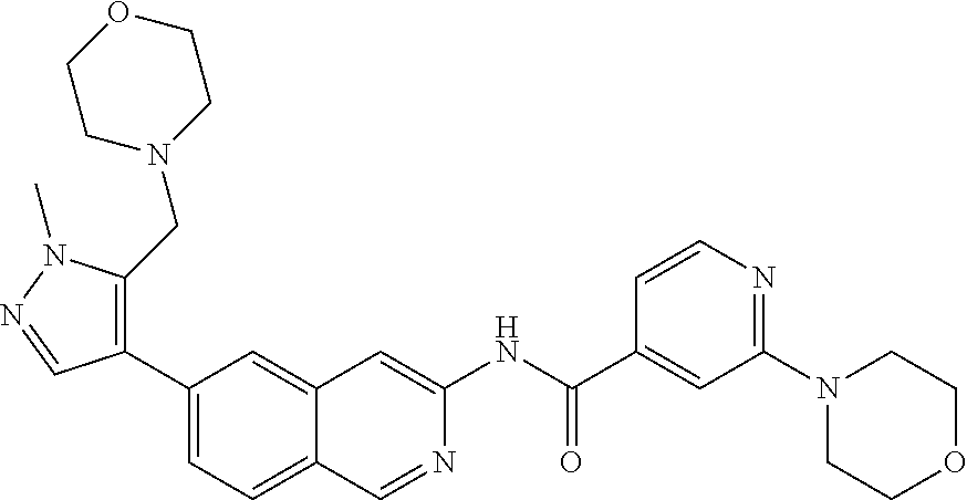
C1(C(NC2=CC3=CC(C4=C(CN5CCOCC5)N(C)N=C4)=CC=C3C=N2)=O)=CC(N2CCOCC2)=NC=C1
